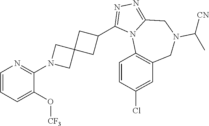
C1=CC=C(O[CF3])C(N2CC3(C2)CC(C2=NN=C4N2C2=C(CN(C([CN])C)C4)C=C(Cl)C=C2)C3)=N1
